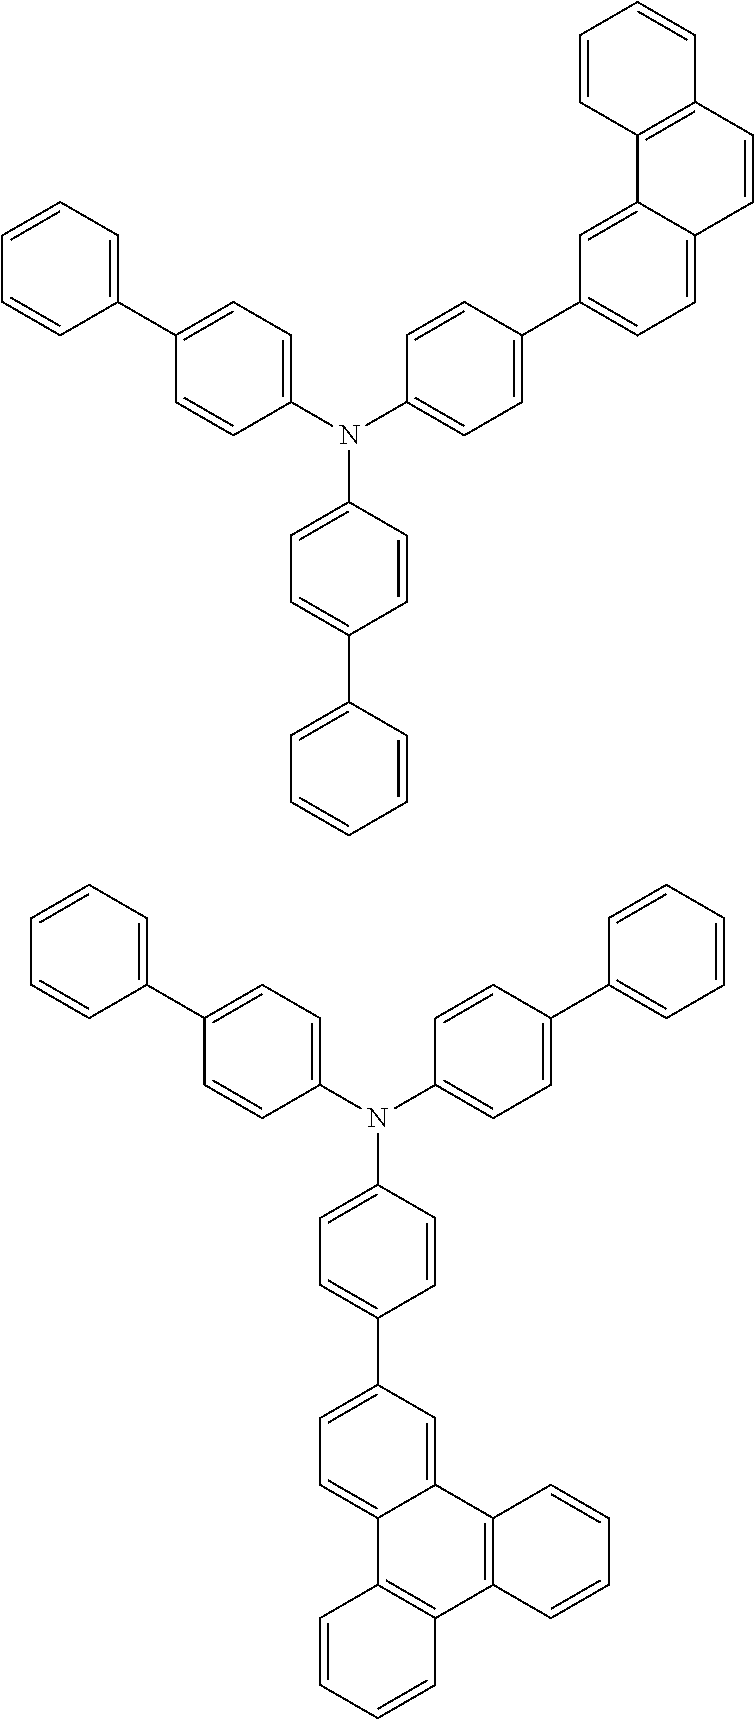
C1(C2=CC=C(N(C3=CC=C(C4=CC=C5C(=C4)C4=C(C=C5)C=CC=C4)C=C3)C3=CC=C(C4=CC=CC=C4)C=C3)C=C2)=CC=CC=C1.C1(C2=CC=C(N(C3=CC=C(C4=CC=CC=C4)C=C3)C3=CC=C(C4=CC=C5C(=C4)C4=C(C6=C5C=CC=C6)C=CC=C4)C=C3)C=C2)=CC=CC=C1
